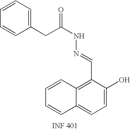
C1(C=NNC(CC2=CC=CC=C2)=O)=C2C(=CC=C1O)C=CC=C2
